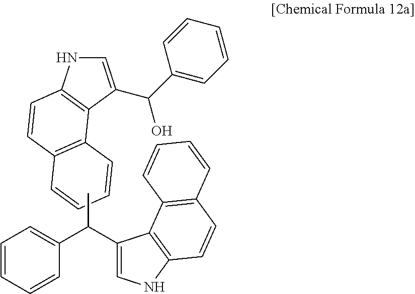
C1=C(C(C2=CC=CC=C2)O)C2=C(N1)C=CC1=C2C=CC=C1.C1=CC=C(C(C2=CNC3=C2C2=C(C=C3)C=CC=C2)C)C=C1
